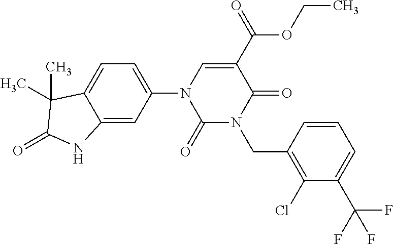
C12=CC(N3C(=O)N(CC4=C(Cl)C(C(F)(F)F)=CC=C4)C(=O)C(C(=O)OCC)=C3)=CC=C1C(C)(C)C(=O)N2
